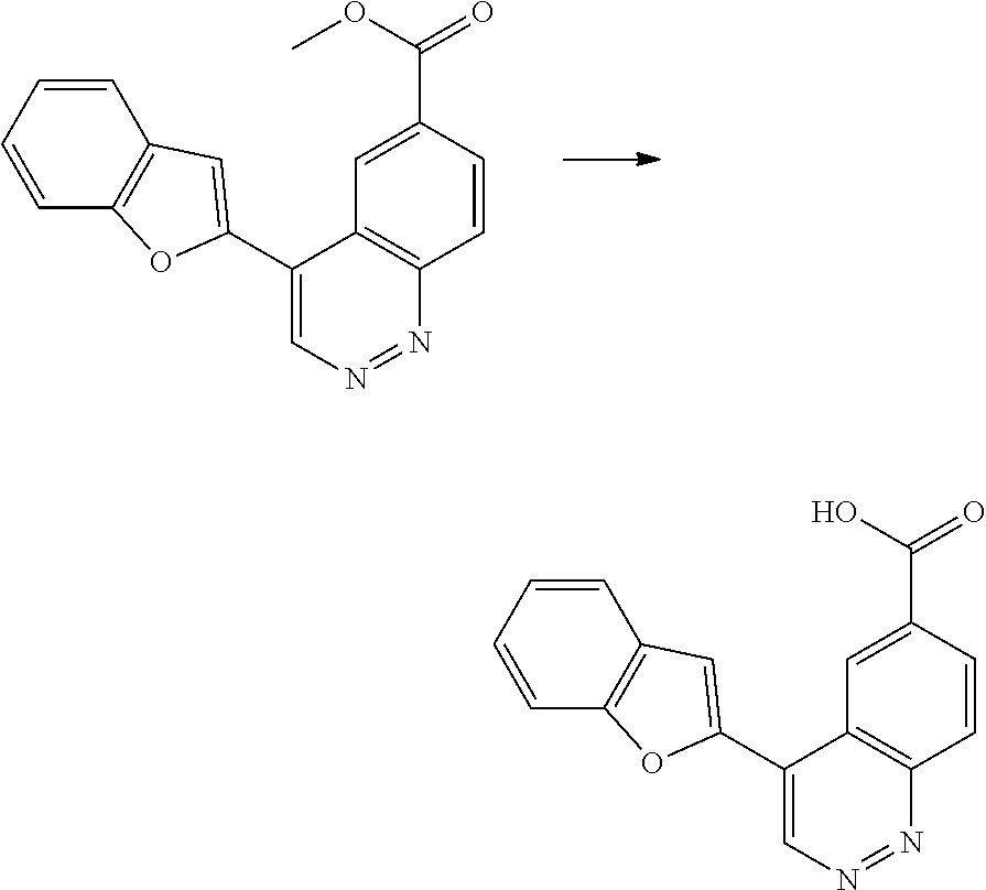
C1(C2=CC3=C(O2)C=CC=C3)=CN=NC2=C1C=C(C(OC)=O)C=C2.C1(C2=CC3=C(O2)C=CC=C3)=CN=NC2=C1C=C(C(O)=O)C=C2
